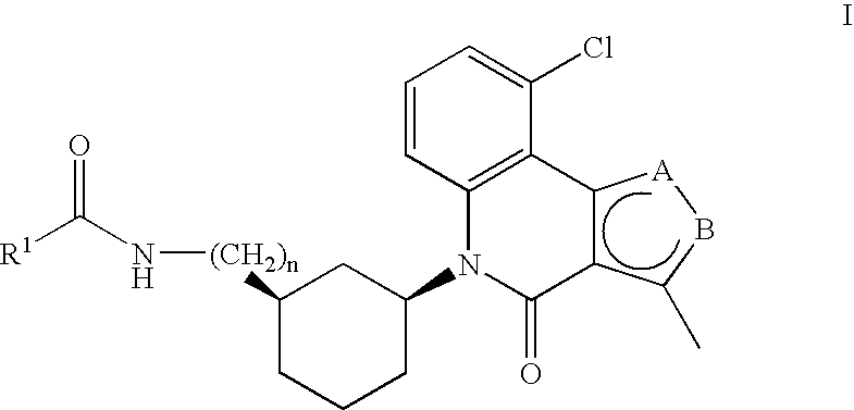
C1([(CH2)n]NC([R1])=O)CCCC(N2C(=O)C3C(C4=C2C=CC=C4Cl)[A]BC3C)C1
